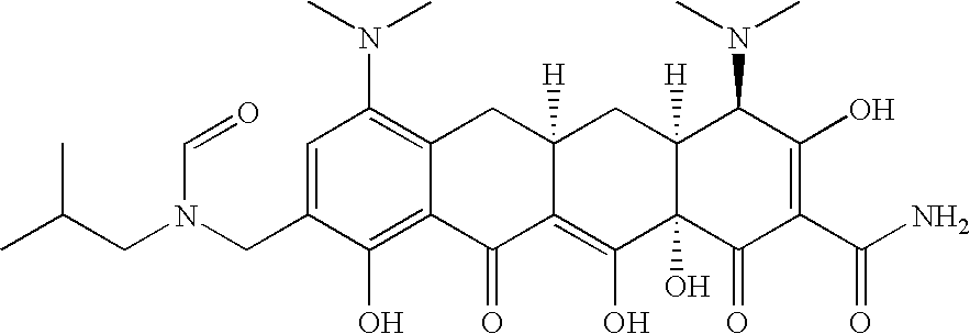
C(N(CC1=CC(N(C)C)=C2C(=C1O)C(=O)C1=C(O)C3(O)C([H])(CC1([H])C2)C(N(C)C)C(O)=C(C(N)=O)C3=O)C=O)C(C)C
